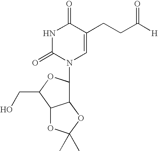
N1C(=O)N(C2C3C(C(CO)O2)OC(C)(C)O3)C=C(CCC([H])=O)C1=O
